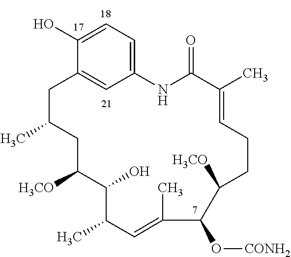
C1=C(O)C2=CC(=C1)NC(=O)C(C)=CCCC([H3CO])C(O[CONH2])C(C)=CC(C)C(O)C([H3CO])CC(C)C2
